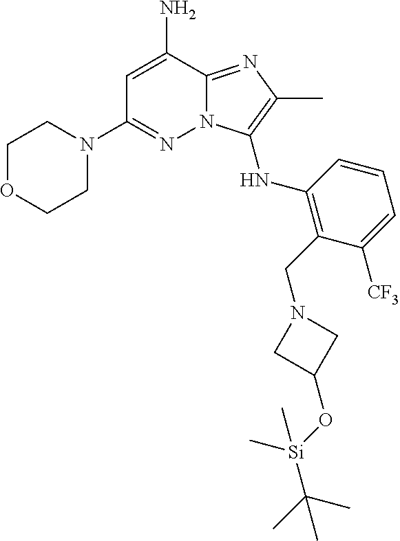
C1OCCN(C2=NN3C(=NC(C)=C3NC3=C(CN4CC(O[Si](C(C)(C)C)(C)C)C4)C([CF3])=CC=C3)C(N)=C2)C1
